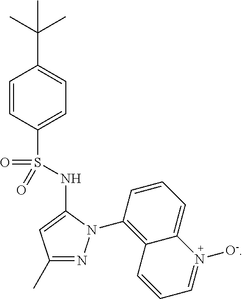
C1=CC(S(NC2=CC(C)=NN2C2=C3C(=CC=C2)N([O-])=CC=C3)(=O)=O)=CC=C1C(C)(C)C
